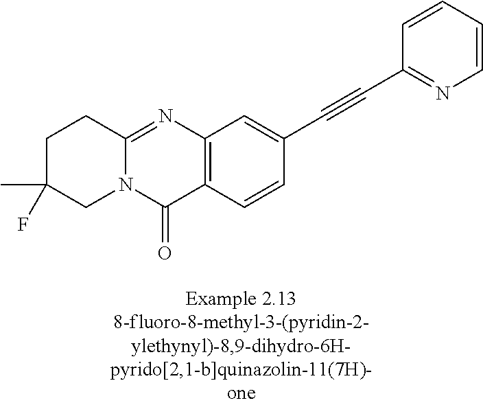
N12C(=NC3=C(C1=O)C=CC(C#CC1=NC=CC=C1)=C3)CCC(C)(F)C2
